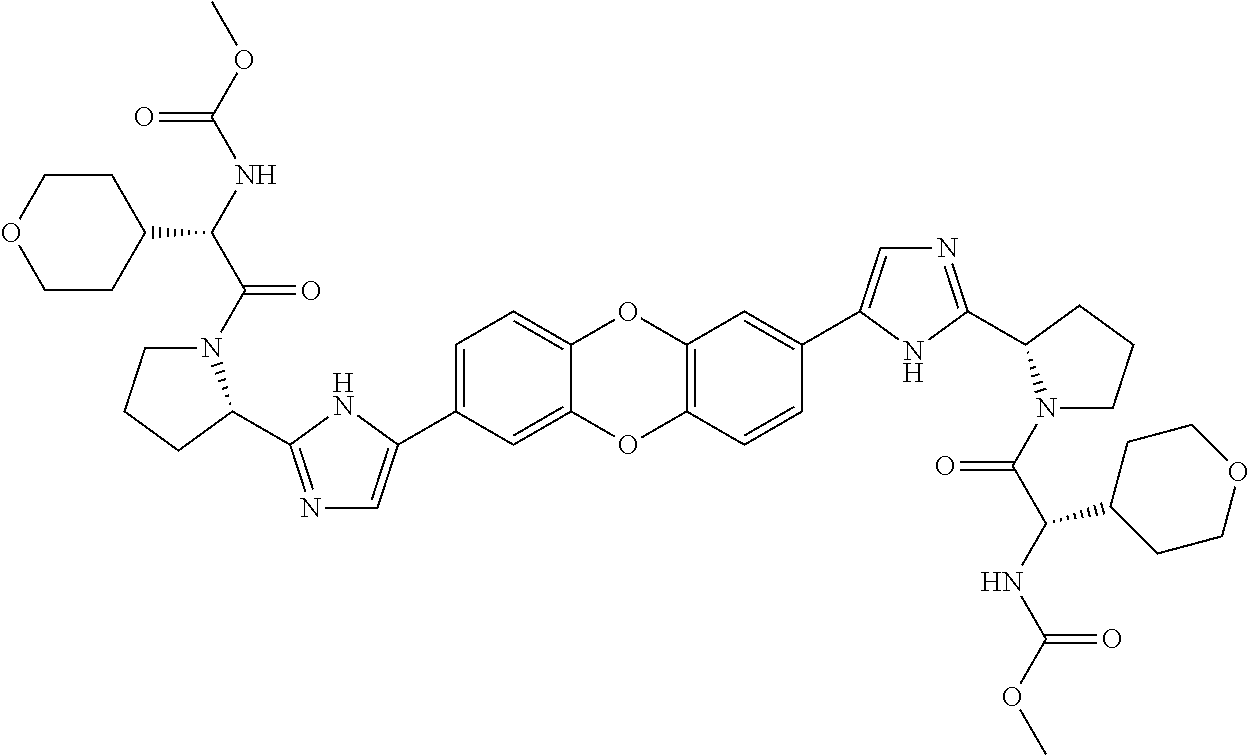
C1=C(C2=CN=C(C3N(C(C(NC(OC)=O)C4CCOCC4)=O)CCC3)N2)C=C2C(=C1)OC1=C(O2)C=CC(C2=CN=C(C3N(C(C(NC(OC)=O)C4CCOCC4)=O)CCC3)N2)=C1
